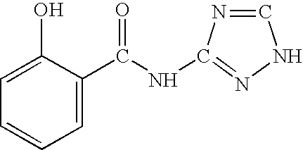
C1(O)=CC=CC=C1C(NC1=NNC=N1)=O
